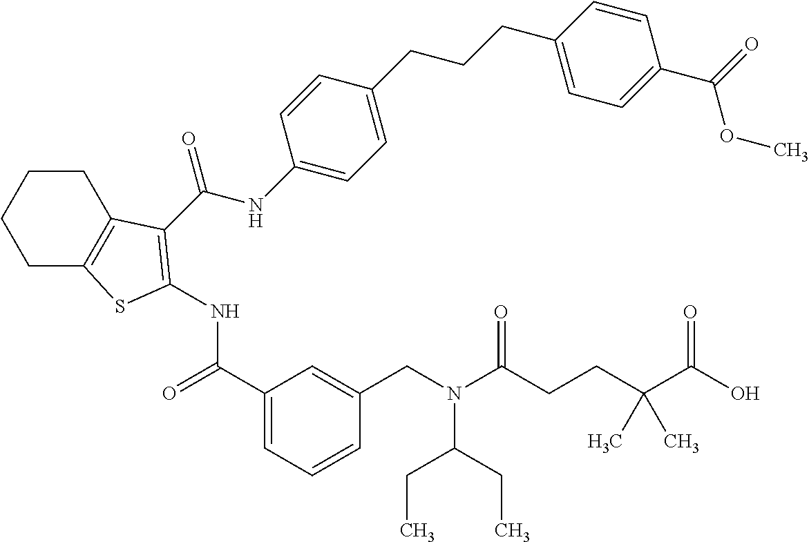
C1C2=C(CCC1)C(C(NC1=CC=C(CCCC3=CC=C(C(=O)OC)C=C3)C=C1)=O)=C(NC(C1=CC=CC(CN(C(CCC(C(O)=O)(C)C)=O)C(CC)CC)=C1)=O)S2
